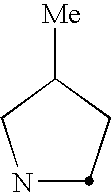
N1CC([Me])CC1
